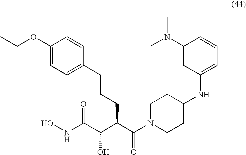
ONC(C(C(C(N1CCC(NC2=CC=CC(N(C)C)=C2)CC1)=O)CCCC1=CC=C(OCC)C=C1)O)=O
